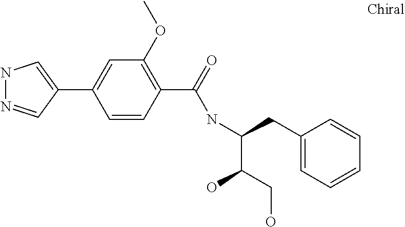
C1(C2=CNN=C2)=CC(OC)=C(C(=O)NC(C(CO)O)CC2=CC=CC=C2)C=C1
